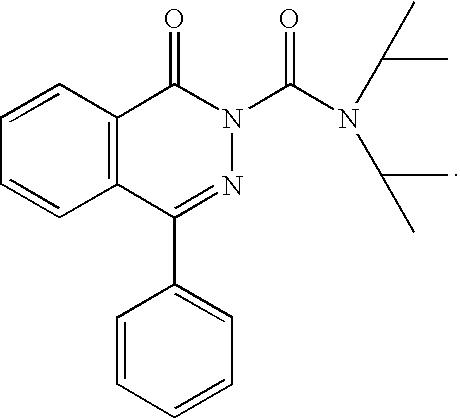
C12=C(C=CC=C1)C(=O)N(C(=O)N(C(C)C)C(C)C)N=C2C1=CC=CC=C1
